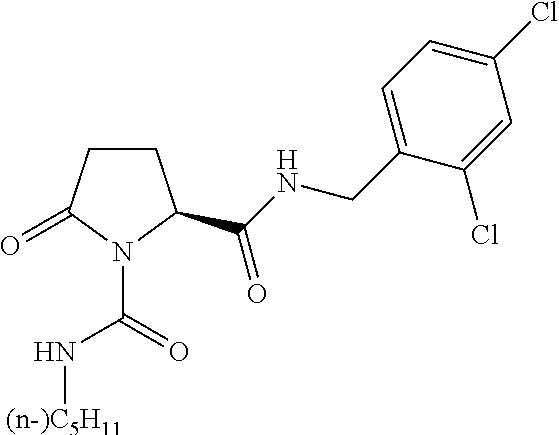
C1CC(=O)N(C(=O)N[(n-)C5H11])C1C(NCC1=CC=C(Cl)C=C1Cl)=O
